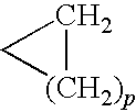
[(CH2)p]1CC1
